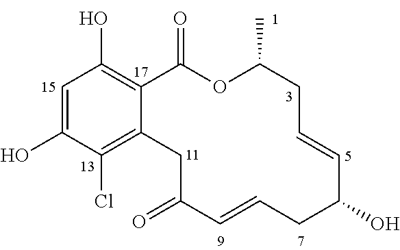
C1=C(O)C(Cl)=C2C(=C1O)C(=O)OC(C)CC=CC(O)CC=CC(=O)C2
